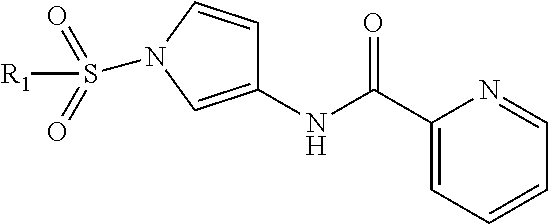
S(=O)(=O)(N1C=CC(NC(C2=CC=CC=N2)=O)=C1)[R1]
